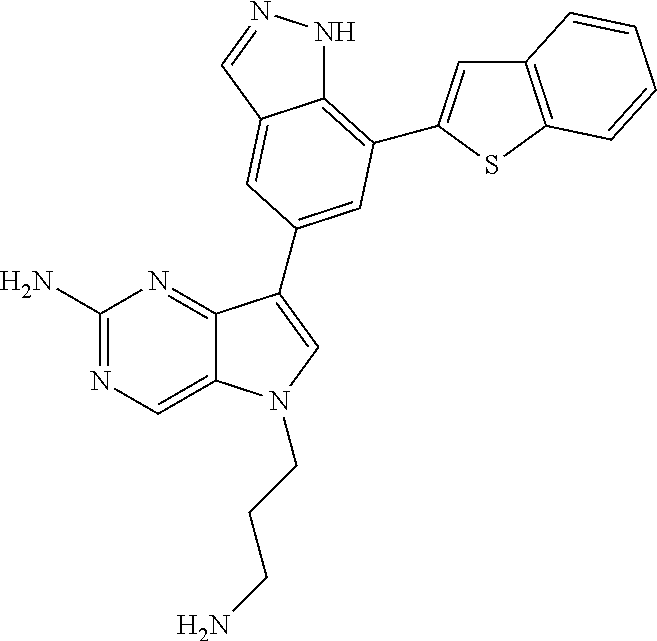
C1(N)=NC=C2C(=N1)C(C1=CC(C3=CC4=C(S3)C=CC=C4)=C3NN=CC3=C1)=CN2CCCN
